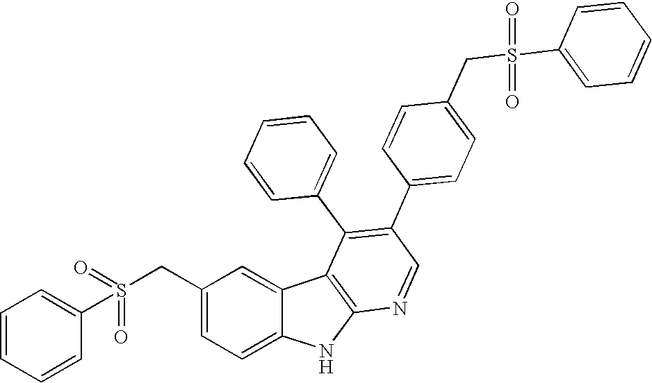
S(CC1=CC=C2C(=C1)C1=C(N2)N=CC(C2=CC=C(CS(C3=CC=CC=C3)(=O)=O)C=C2)=C1C1=CC=CC=C1)(=O)(C1=CC=CC=C1)=O
